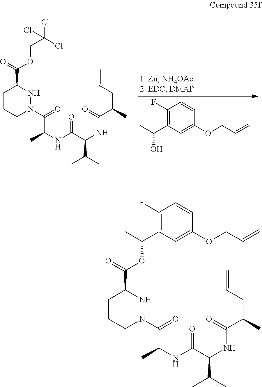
C1(F)=C(C(C)O)C=C(OCC=C)C=C1.C1CCN(C(=O)C(NC(C(C(C)C)NC(C(C)CC=C)=O)=O)C)NC1C(=O)OCC(Cl)(Cl)Cl.C1CCN(C(=O)C(NC(C(NC(C(C)CC=C)=O)C(C)C)=O)C)NC1C(=O)OC(C1=C(F)C=CC(OCC=C)=C1)C
